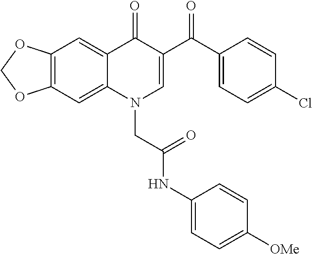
C12=C(C=C3C(=C1)C(=O)C(C(C1=CC=C(Cl)C=C1)=O)=CN3CC(NC1=CC=C([OMe])C=C1)=O)OCO2
